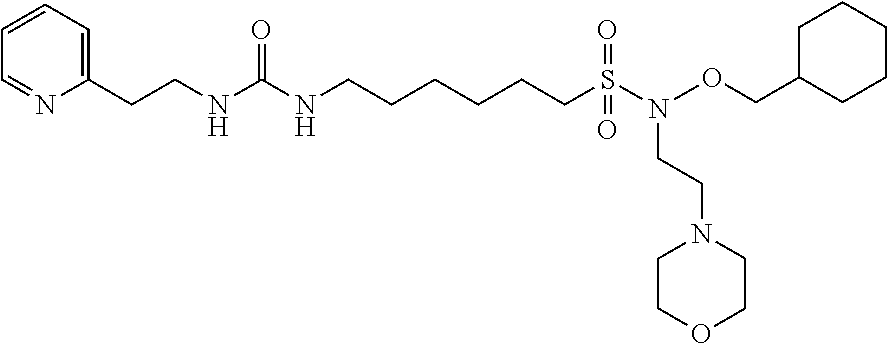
C(C1=CC=CC=N1)CNC(NCCCCCCS(N(CCN1CCOCC1)OCC1CCCCC1)(=O)=O)=O
